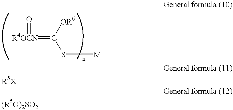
[R4OCN](=C(S[M])[OR6])=O
